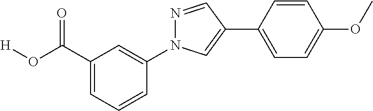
C1=CC(C2=CN(C3=CC(C(O[H])=O)=CC=C3)N=C2)=CC=C1OC
